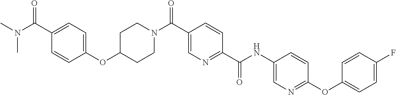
C1(OC2CCN(C(C3=CN=C(C(NC4=CN=C(OC5=CC=C(F)C=C5)C=C4)=O)C=C3)=O)CC2)=CC=C(C(N(C)C)=O)C=C1
